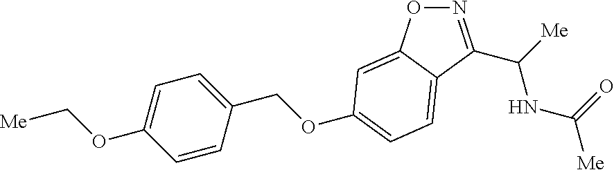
N1=C(C(NC(=O)[Me])[Me])C2=CC=C(OCC3=CC=C(OC[Me])C=C3)C=C2O1
